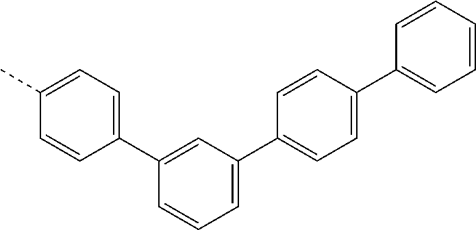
C1(C2=CC=C(C3=CC=CC=C3)C=C2)=CC=CC(C2=CC=C(C)C=C2)=C1
